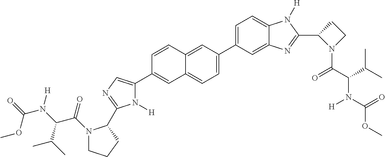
COC(=O)N([H])C(C(C)C)C(=O)N1CCCC1C1=NC=C(C2=CC3=CC=C(C4=CC=C5C(=C4)N=C(C4N(C(C(C(C)C)N(C(=O)OC)[H])=O)CC4)N5[H])C=C3C=C2)N1[H]
